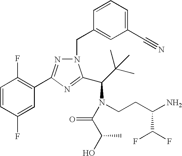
N1(CC2=CC(C#N)=CC=C2)N=C(C2=C(F)C=CC(F)=C2)N=C1C(C(C)(C)C)N(CCC(N)C(F)F)C(C(C)O)=O
